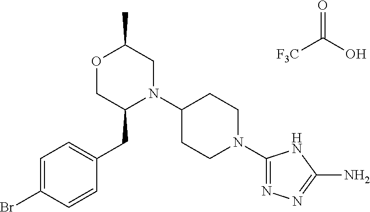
[F3C]C(O)=O.C1=C(Br)C=CC(CC2N(C3CCN(C4=NN=C(N)N4)CC3)CC(C)OC2)=C1
